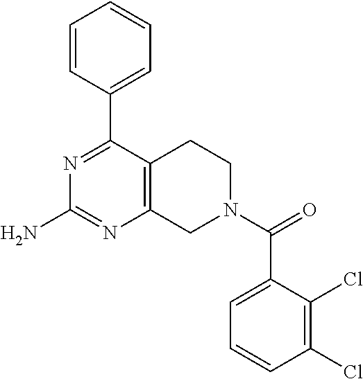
N1=C(C2=CC=CC=C2)C2=C(N=C1N)CN(C(=O)C1=CC=CC(Cl)=C1Cl)CC2
